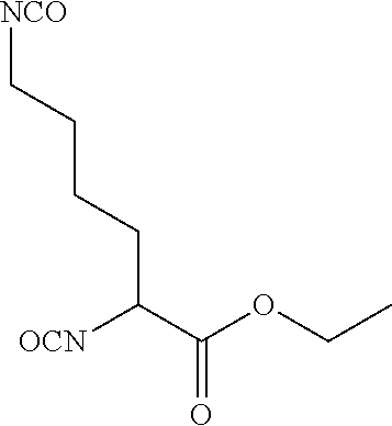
CCOC(C([OCN])CCCC[NCO])=O
